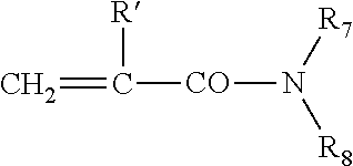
[CO](N([R7])[R8])C(=C)[R]
